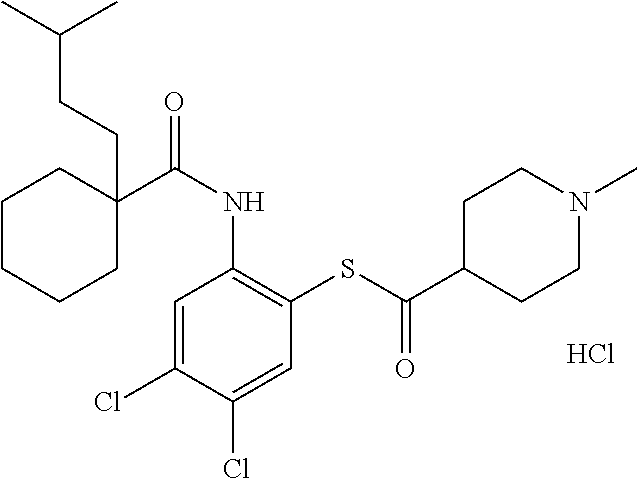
C1=C(Cl)C(Cl)=CC(SC(C2CCN(C)CC2)=O)=C1NC(=O)C1(CCC(C)C)CCCCC1.Cl
